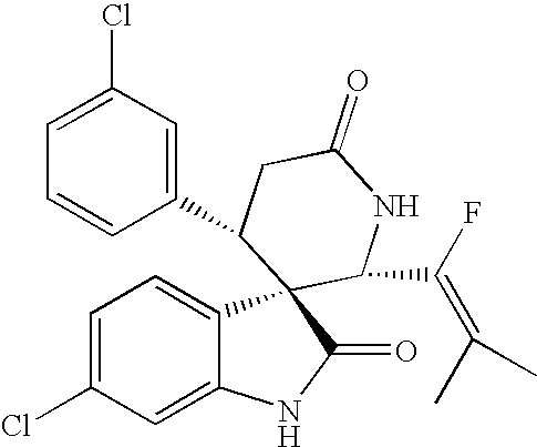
C1(C2C3(C4=CC=C(Cl)C=C4NC3=O)C(C(F)=C(C)C)NC(=O)C2)=CC(Cl)=CC=C1
